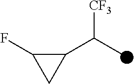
C1(C(C)[CF3])C(F)C1
